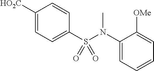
C1([HO2C])=CC=C(S(N(C2=CC=CC=C2[OMe])C)(=O)=O)C=C1
